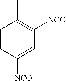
C1([NCO])=CC([NCO])=C(C)C=C1
